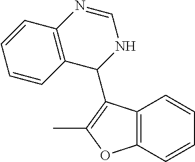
C12=C(C=CC=C1)OC(C)=C2C1NC=NC2=C1C=CC=C2
